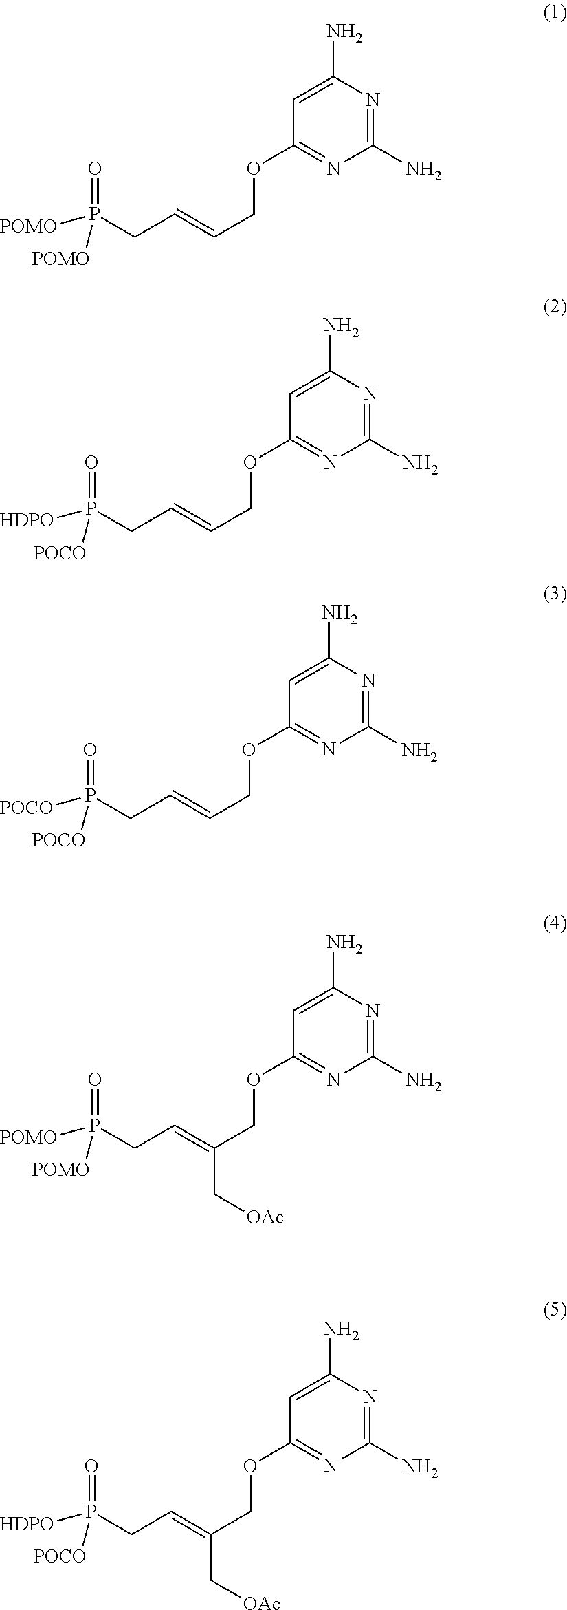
C1(N)=NC(N)=CC(OCC=CCP(=O)([POMO])[POMO])=N1.C1(N)=NC(N)=CC(OCC=CCP(=O)([HDPO])[POCO])=N1.C1(N)=NC(N)=CC(OCC=CCP(=O)([POCO])[POCO])=N1.C1(N)=NC(N)=CC(OCC(=CCP(=O)([POMO])[POMO])C[OAc])=N1.C1(N)=NC(N)=CC(OCC(=CCP(=O)([HDPO])[POCO])C[OAc])=N1
